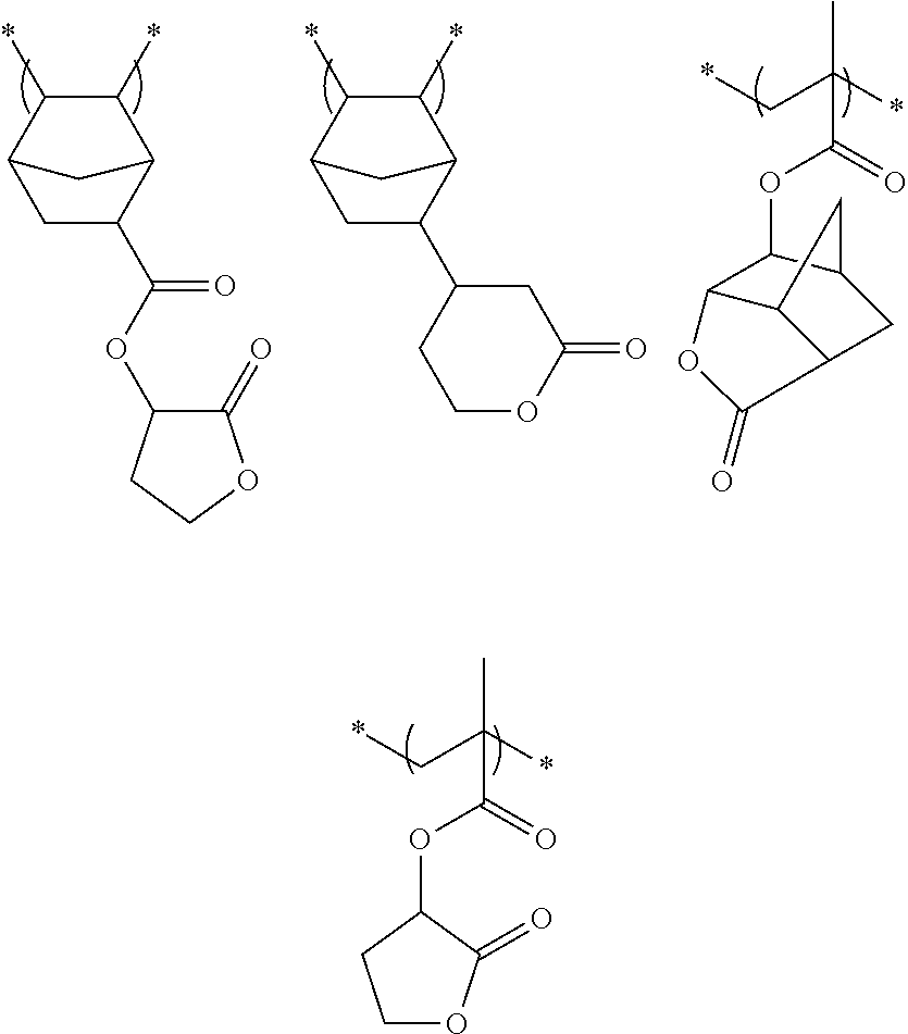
C1C(C(OC2C(=O)OCC2)=O)C2C(*)C(*)C1C2.C1C(C2CC(=O)OCC2)C2C(*)C(*)C1C2.CC(*)(C*)C(=O)OC1C2C3C(CC1C3)C(=O)O2.CC(*)(C*)C(=O)OC1CCOC1=O
